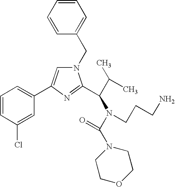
C1=CC=CC=C1CN1C=C(C2=CC=CC(Cl)=C2)N=C1C(C(C)C)N(C(N1CCOCC1)=O)CCCN
